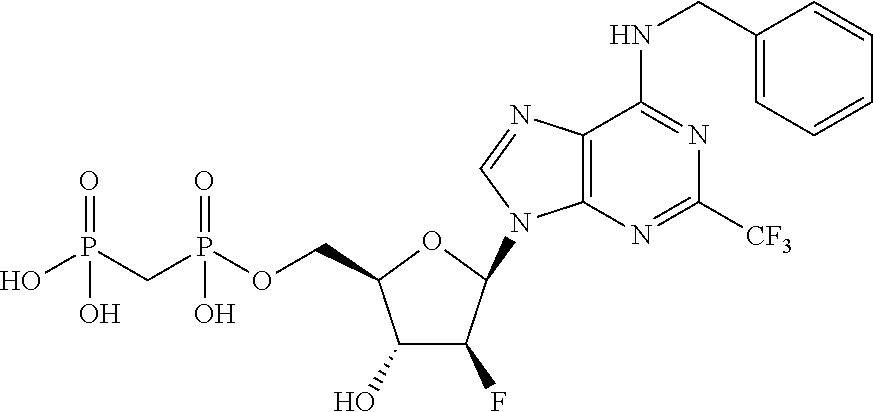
C1(O)C(F)C(N2C3=C(N=C2)C(NCC2=CC=CC=C2)=NC([CF3])=N3)OC1COP(CP(O)(=O)O)(=O)O
